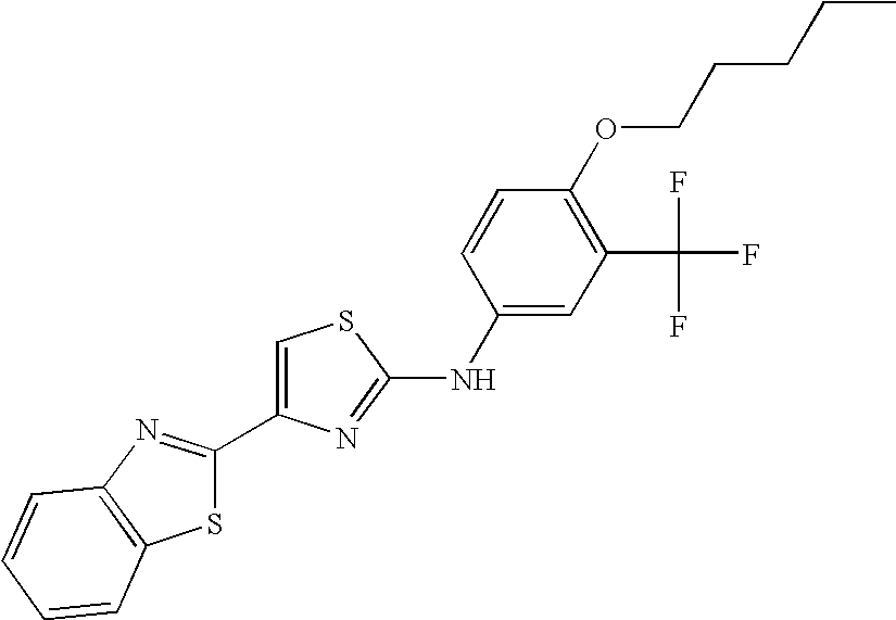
C1(C2=CSC(NC3=CC(C(F)(F)F)=C(OCCCCC)C=C3)=N2)=NC2=C(S1)C=CC=C2
